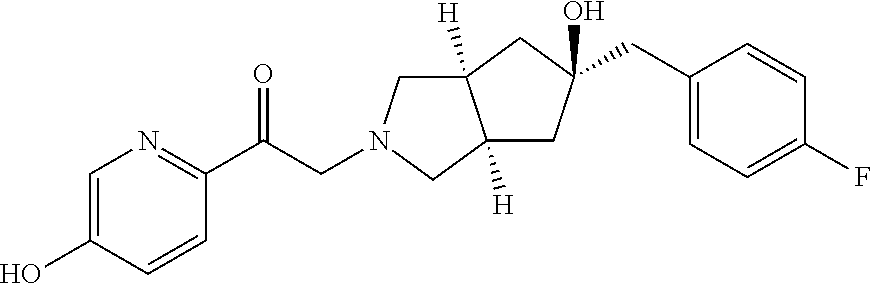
C12([H])CN(CC(=O)C3=NC=C(O)C=C3)CC1([H])CC(O)(CC1=CC=C(F)C=C1)C2
